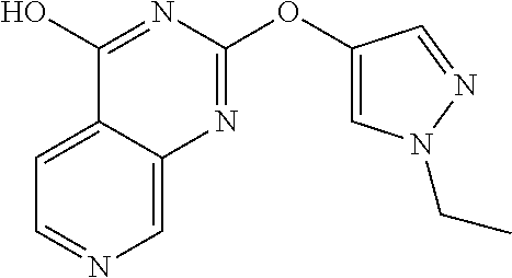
C1=C2C(=CN=C1)N=C(OC1=CN(CC)N=C1)N=C2O
